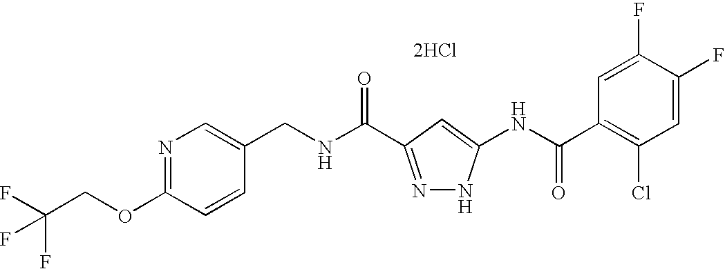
C(NC(=O)C1=NNC(NC(C2=C(Cl)C=C(F)C(F)=C2)=O)=C1)C1=CN=C(OCC(F)(F)F)C=C1.[2HCl]
